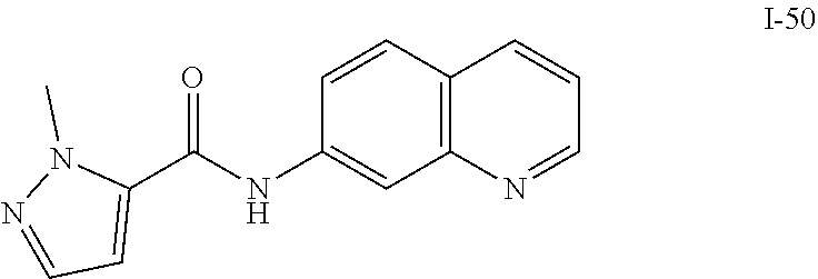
C1=CC2=C(C=C1NC(C1=CC=NN1C)=O)N=CC=C2
